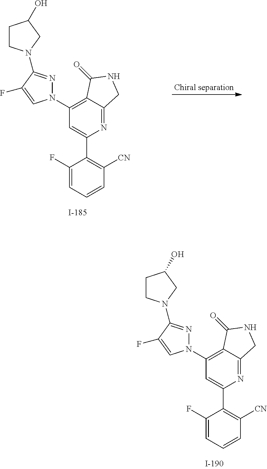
C1(N2N=C(N3CCC(O)C3)C(F)=C2)=C2C(=NC(C3=C([CN])C=CC=C3F)=C1)CNC2=O.C1(N2N=C(N3CCC(O)C3)C(F)=C2)=C2C(=NC(C3=C([CN])C=CC=C3F)=C1)CNC2=O
